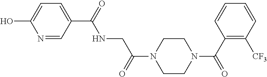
C1(C(=O)NCC(=O)N2CCN(C(=O)C3=C([CF3])C=CC=C3)CC2)=CC=C(O)N=C1
